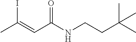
CC(=CC(NCCC(C)(C)C)=O)I
